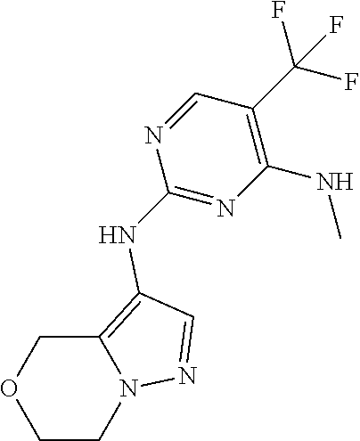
C1CN2C(=C(NC3=NC(NC)=C(C(F)(F)F)C=N3)C=N2)CO1
